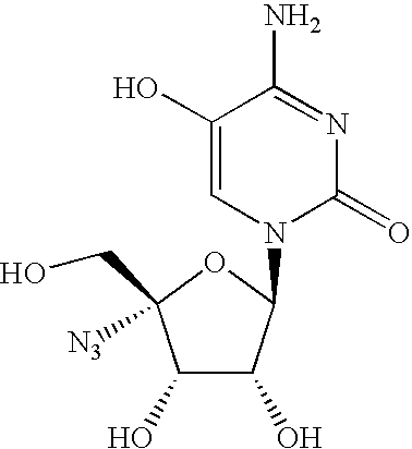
C1(O)C(O)C(N2C(=O)N=C(N)C(O)=C2)OC1(CO)[N3]
